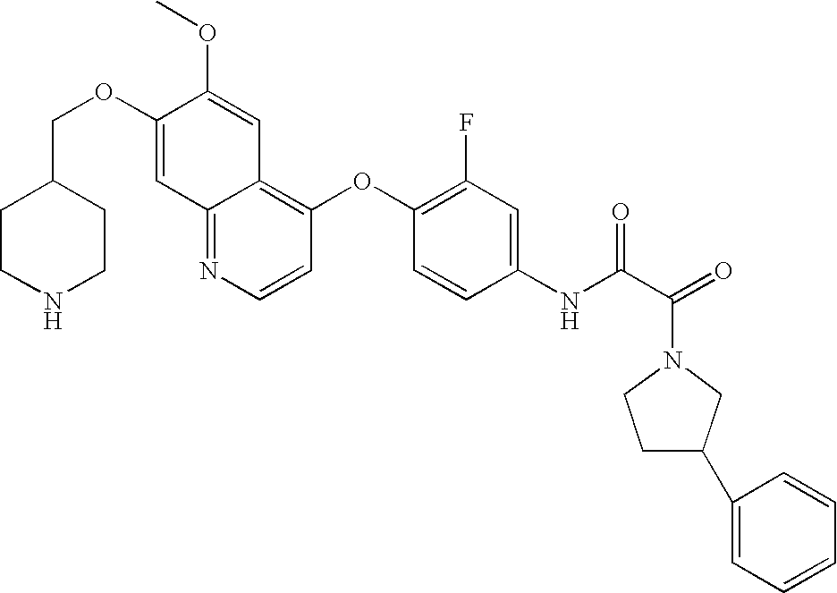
C12=NC=CC(OC3=C(F)C=C(NC(C(=O)N4CCC(C5=CC=CC=C5)C4)=O)C=C3)=C1C=C(OC)C(OCC1CCNCC1)=C2
